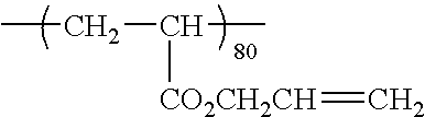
CCC(C)[CO2CH2CH]=C
